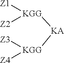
[Z2][KGG]([Z1])[KA][KGG]([Z4])[Z3]
